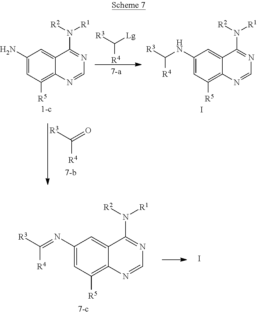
C1(N=C([R4])[R3])=CC([R5])=C2C(=C1)C(N([R2])[R1])=NC=N2.I.[R4]C([R3])=O.C1(N)=CC([R5])=C2C(=C1)C(N([R2])[R1])=NC=N2.[R4]C([R3])[Lg].C1(NC([R4])[R3])=CC([R5])=C2C(=C1)C(N([R2])[R1])=NC=N2.I
